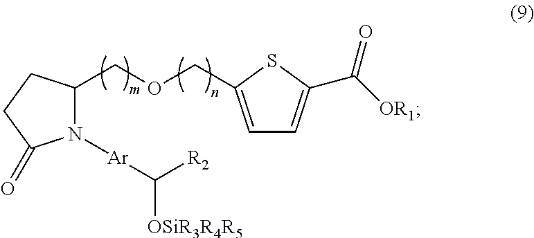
C1=C(COCC2N([Ar]C([OSiR3R4R5])[R2])C(=O)CC2)SC(C([OR1])=O)=C1
